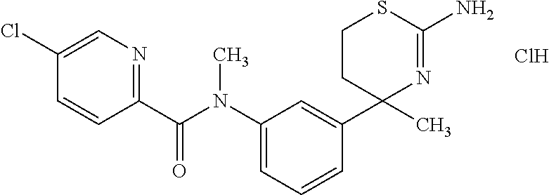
C1(C(N(C2=CC=CC(C3(C)CCSC(N)=N3)=C2)C)=O)=NC=C(Cl)C=C1.Cl
